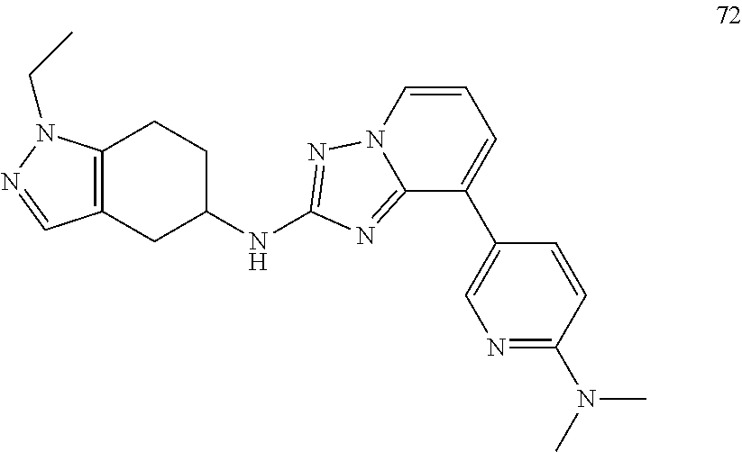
C12=C(CC(NC3=NN4C(=N3)C(C3=CN=C(N(C)C)C=C3)=CC=C4)CC1)C=NN2CC
